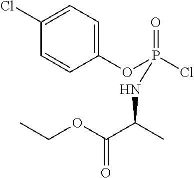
C1(OP(Cl)(=O)NC(C(OCC)=O)C)=CC=C(Cl)C=C1
